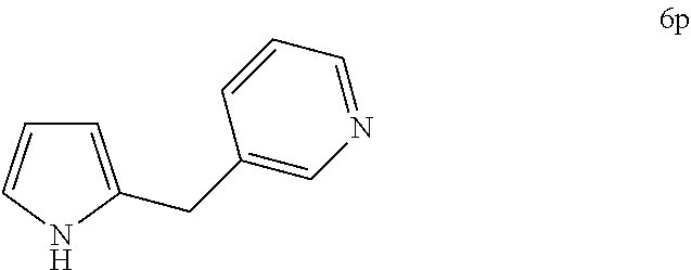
C1=C(CC2=CN=CC=C2)NC=C1
